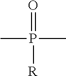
CP(C)(=O)[R]
